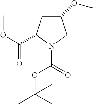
C1(OC)CC(C(OC)=O)N(C(=O)OC(C)(C)C)C1
